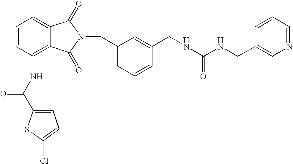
C1=C2C(=C(NC(C3=CC=C(Cl)S3)=O)C=C1)C(=O)N(CC1=CC=CC(CNC(NCC3=CN=CC=C3)=O)=C1)C2=O
